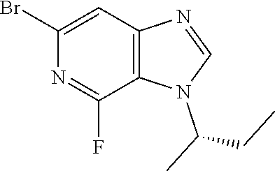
C1=C(Br)N=C(F)C2=C1N=CN2C(C)CC
